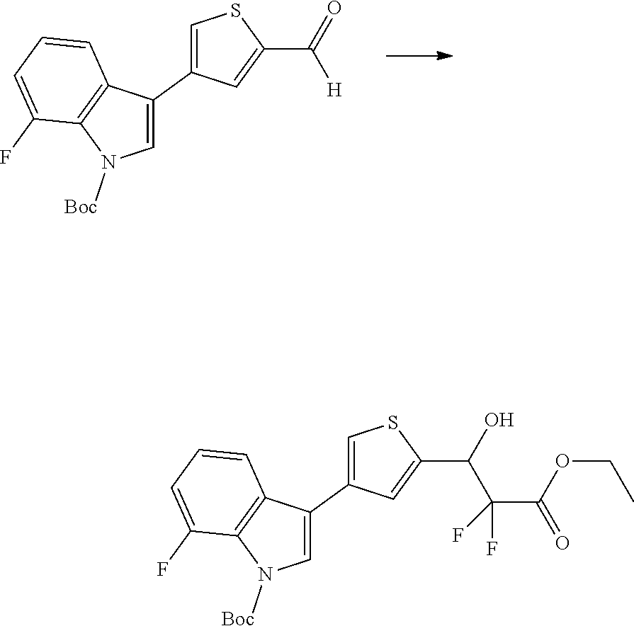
C1=C(C2=CSC(C(=O)[H])=C2)C2=C(N1[Boc])C(F)=CC=C2.C1=C(C2=CSC(C(O)C(C(OCC)=O)(F)F)=C2)C2=C(N1[Boc])C(F)=CC=C2
